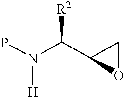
N([H])(C(C1OC1)[R2])P
